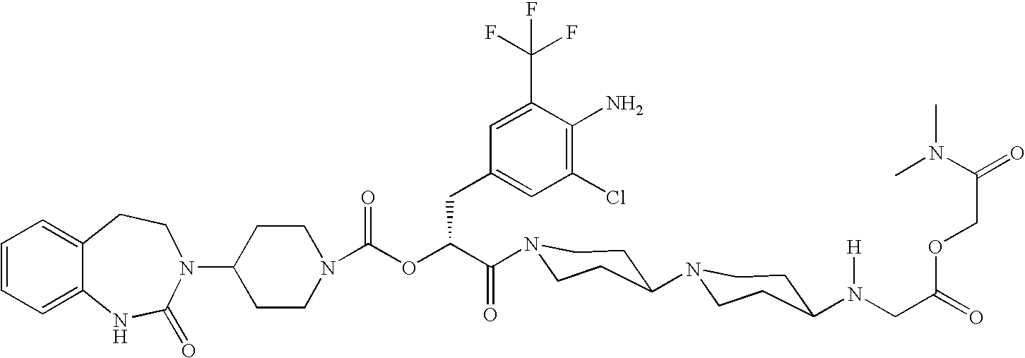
C1(N2C(=O)NC3=CC=CC=C3CC2)CCN(C(OC(C(=O)N2CCC(N3CCC(N(CC(=O)OCC(N(C)C)=O)[H])CC3)CC2)CC2=CC(Cl)=C(N)C(C(F)(F)F)=C2)=O)CC1
